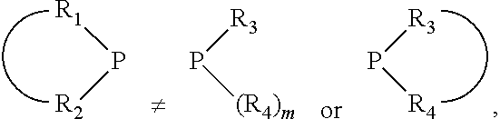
P([R1])[R2].P([R3])[R4].P([R3])[(R4)m]
